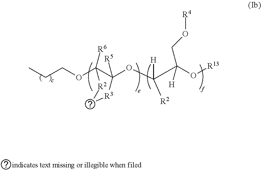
C(COC1([R6])C(OC(C(O[R13])(CO[R4])[H])([H])[R2])([R5])[R3]C[R2]1)C
